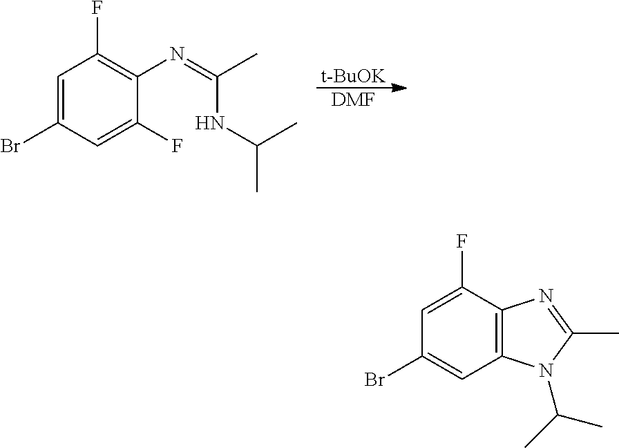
C1=C(Br)C=C(F)C(N=C(C)NC(C)C)=C1F.[t-BuOK].[DMF].C1=C(F)C2=C(C=C1Br)N(C(C)C)C(C)=N2
